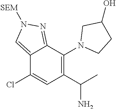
C1(Cl)=CC(C(C)N)=C(N2CCC(O)C2)C2=NN([SEM])C=C12
